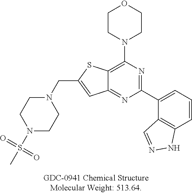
C1N(CC2=CC3=NC(C4=CC=CC5=C4C=NN5)=NC(N4CCOCC4)=C3S2)CCN(S(C)(=O)=O)C1
